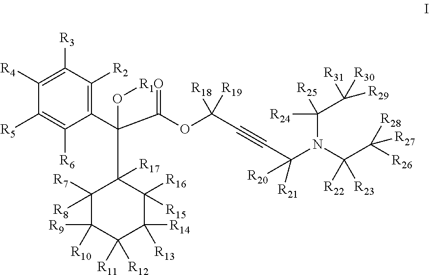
C1([R3])=C([R4])C([R5])=C([R6])C(C(C(OC(C#CC([R21])(N(C([R24])([R25])C([R29])([R31])[R30])C(C([R26])([R28])[R27])([R22])[R23])[R20])([R18])[R19])=O)(C2([R17])C([R8])([R7])C([R9])([R10])C([R11])([R12])C([R14])([R13])C2([R16])[R15])O[R1])=C1[R2]
